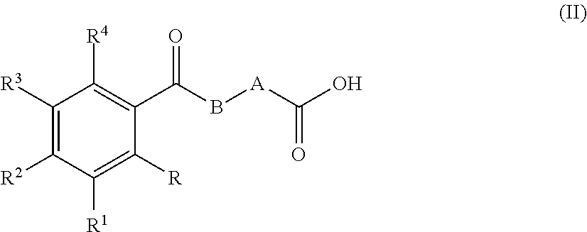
C1([R3])=C([R2])C([R1])=C([R])C(C(B[A]C(O)=O)=O)=C1[R4]
